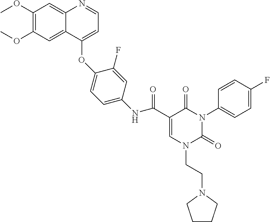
C1(OC)=C(OC)C=C2C(=C1)N=CC=C2OC1=CC=C(NC(C2=CN(CCN3CCCC3)C(=O)N(C3=CC=C(F)C=C3)C2=O)=O)C=C1F
